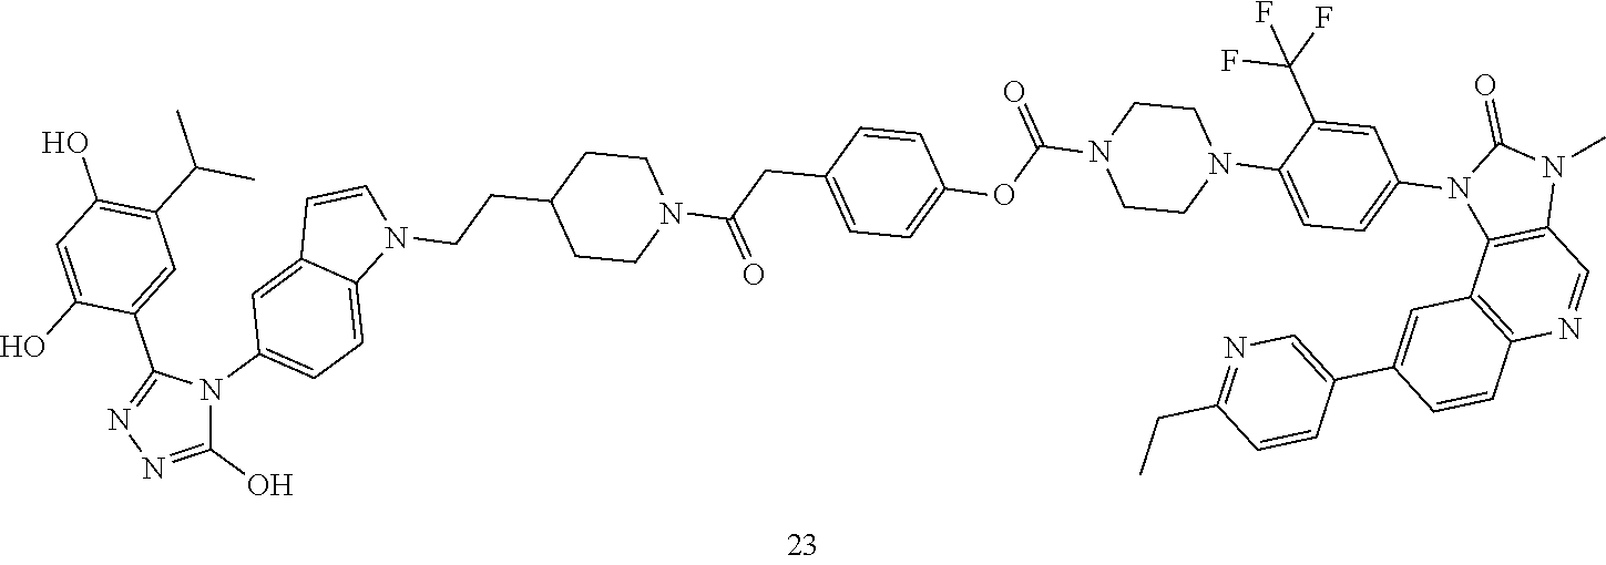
C1=CN(CCC2CCN(C(=O)CC3=CC=C(OC(N4CCN(C5=CC=C(N6C7=C(N(C)C6=O)C=NC6=C7C=C(C7=CN=C(CC)C=C7)C=C6)C=C5C(F)(F)F)CC4)=O)C=C3)CC2)C2=CC=C(N3C(C4=CC(C(C)C)=C(O)C=C4O)=NN=C3O)C=C12
